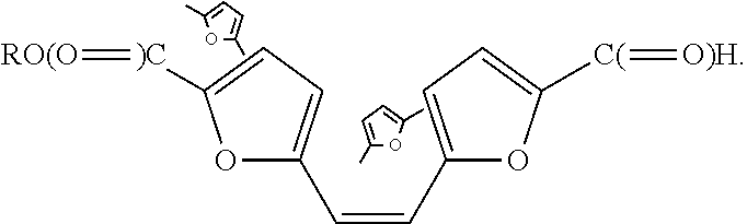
O1C(C)=CC=C1C.CC1=CC=C(C)O1.C(=CC1=CC=C([C(]=[O)H])O1)C1=CC=C([)C]=[RO(O])O1
